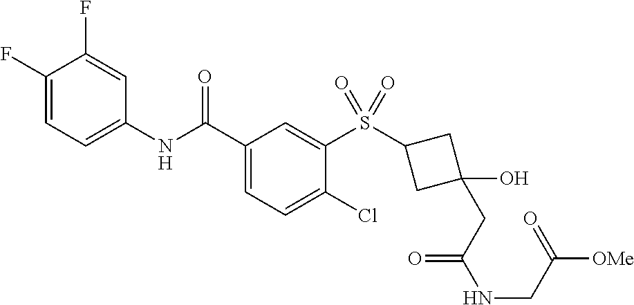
C1(F)=CC=C(NC(C2=CC=C(Cl)C(S(=O)(=O)C3CC(O)(CC(NCC(=O)[OMe])=O)C3)=C2)=O)C=C1F
